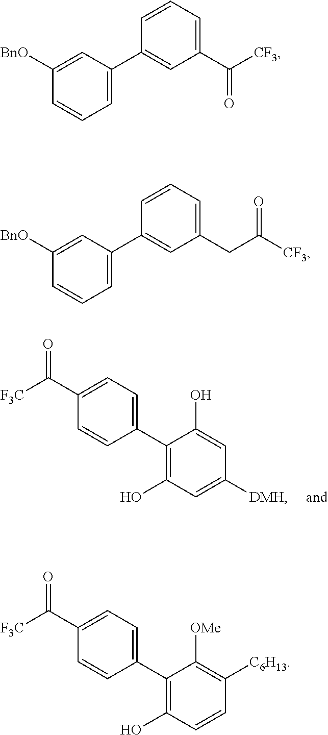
C1=C(C([F3C])=O)C=CC(C2=C(O)C=C([DMH])C=C2O)=C1.C1=C([BnO])C=CC=C1C1=CC(C([CF3])=O)=CC=C1.C1=C([BnO])C=CC=C1C1=CC(CC(=O)[CF3])=CC=C1.C1=C(C([F3C])=O)C=CC(C2=C(O)C=CC([C6H13])=C2[OMe])=C1
